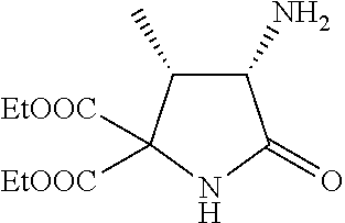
C1(N)C(C)C([EtOOC])([EtOOC])NC1=O
